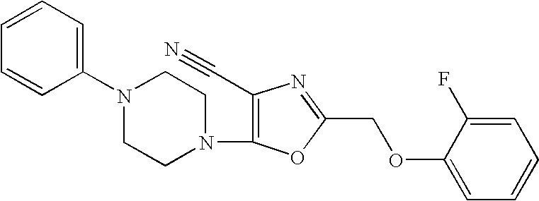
C1=CC(N2CCN(C3=C(C#N)N=C(COC4=CC=CC=C4F)O3)CC2)=CC=C1
